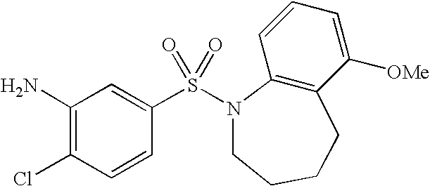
C1(N)=C(Cl)C=CC(S(=O)(=O)N2C3=C(C([OMe])=CC=C3)CCCC2)=C1
